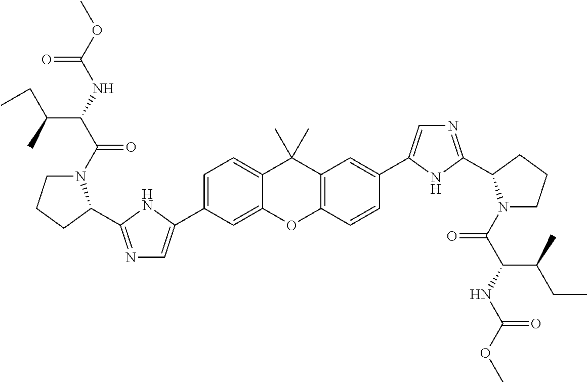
C1(C2=CN=C(C3N(C(=O)C(C(C)CC)NC(=O)OC)CCC3)N2)=CC=C2C(C)(C)C3=C(C=CC(C4=CN=C(C5N(C(=O)C(NC(=O)OC)C(CC)C)CCC5)N4)=C3)OC2=C1
